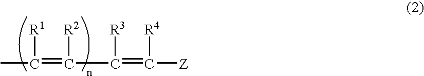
CC(=C(C(=C([Z])[R4])[R3])[R2])[R1]
